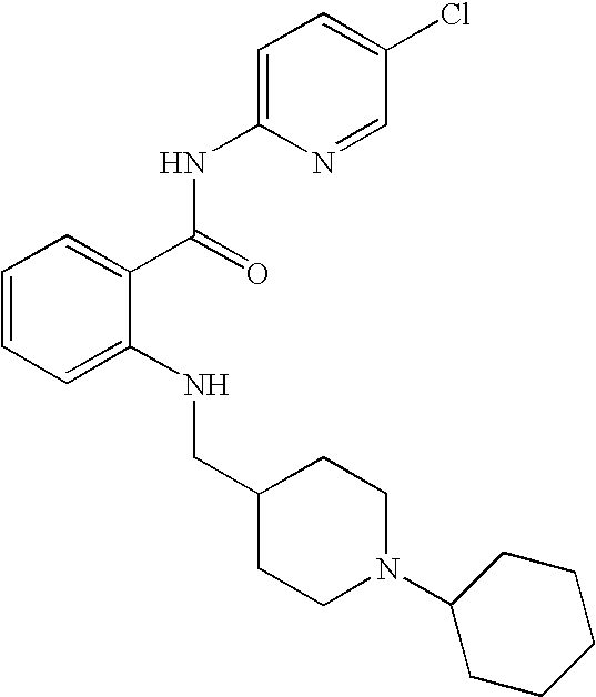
C1=CC=C(NCC2CCN(C3CCCCC3)CC2)C(C(NC2=CC=C(Cl)C=N2)=O)=C1
